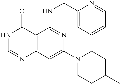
C12=C(C=C(N3CCC(C)CC3)N=C1NCC1=CC=CC=N1)N=CNC2=O
